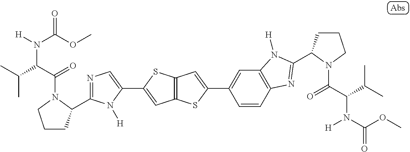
N1=C(C2CCCN2C(C(C(C)C)N(C(OC)=O)[H])=O)N([H])C(C2=CC3=C(S2)C=C(C2=CC4=C(C=C2)N=C(C2CCCN2C(C(C(C)C)N(C(=O)OC)[H])=O)N4[H])S3)=C1
